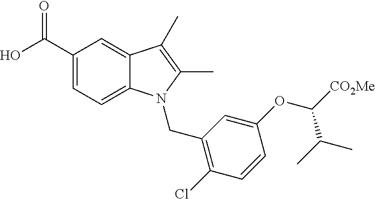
OC(C1=CC=C2C(=C1)C(C)=C(C)N2CC1=C(Cl)C=CC(OC([CO2Me])C(C)C)=C1)=O
